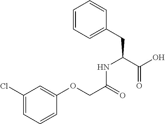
C(C(NC(CC1=CC=CC=C1)C(O)=O)=O)OC1=CC(Cl)=CC=C1
